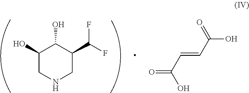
C1(O)CNCC(C(F)F)C1O.O=C(C=CC(O)=O)O
